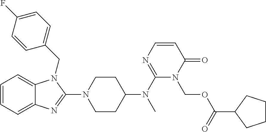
C1=CC=C2C(=C1)N(CC1=CC=C(F)C=C1)C(N1CCC(N(C3=NC=CC(=O)N3COC(=O)C3CCCC3)C)CC1)=N2
